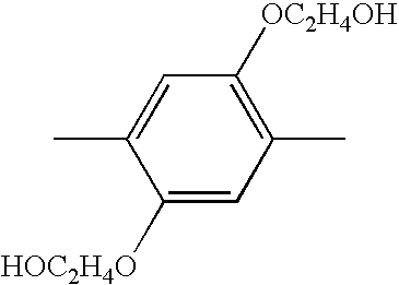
C1=C(C)C([HOC2H4O])=CC(C)=C1[OC2H4OH]
